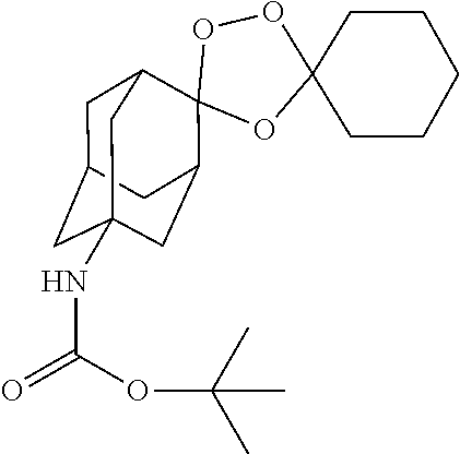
C1C2CC3(NC(=O)OC(C)(C)C)CC(C4(C1C3)OC1(OO4)CCCCC1)C2
